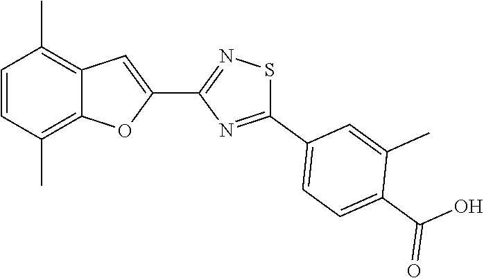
C1=CC(C)=C2C(=C1C)C=C(C1=NSC(C3=CC=C(C(O)=O)C(C)=C3)=N1)O2
